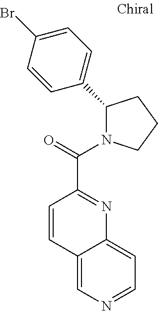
C1=CC(C(=O)N2C(C3=CC=C(Br)C=C3)CCC2)=NC2=CC=NC=C12
